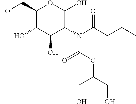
C1(CO)C(O)C(O)C(N(C(CCC)=O)C(OC(CO)CO)=O)C(O)O1
